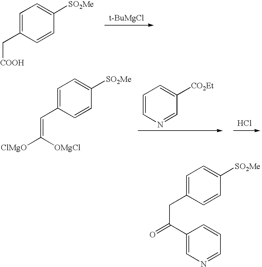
C1=C(C[COOH])C=CC([SO2Me])=C1.[t-BuMgCl].C1=C(C=C([ClMgO])[OMgCl])C=CC([SO2Me])=C1.C1=CN=CC([CO2Et])=C1.Cl.C1=C(CC(=O)C2=CN=CC=C2)C=CC([SO2Me])=C1
